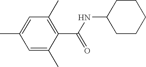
C1=C(C)C=C(C)C(C(NC2CCCCC2)=O)=C1C
